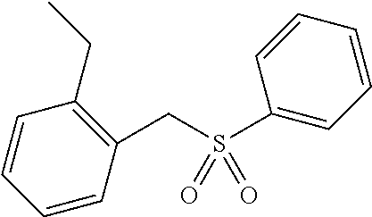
C1(CS(C2=CC=CC=C2)(=O)=O)=C(CC)C=CC=C1
